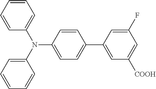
C1=CC=CC(N(C2=CC=CC=C2)C2=CC=C(C3=CC([COOH])=CC(F)=C3)C=C2)=C1
